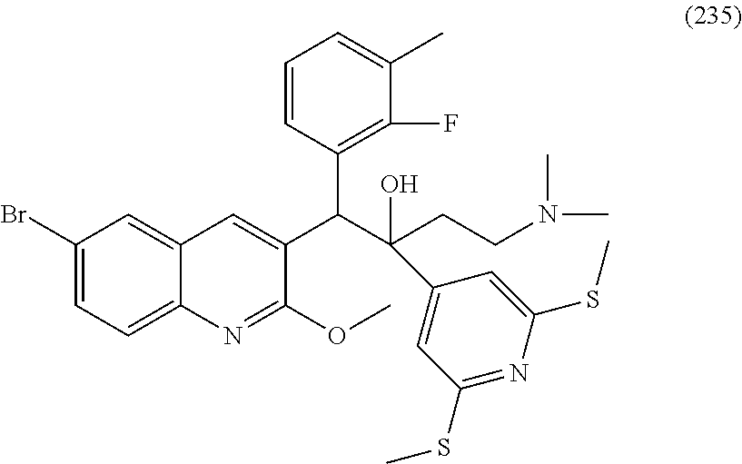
C1(Br)=CC=C2C(=C1)C=C(C(C(CCN(C)C)(C1=CC(SC)=NC(SC)=C1)O)C1=C(F)C(C)=CC=C1)C(OC)=N2
